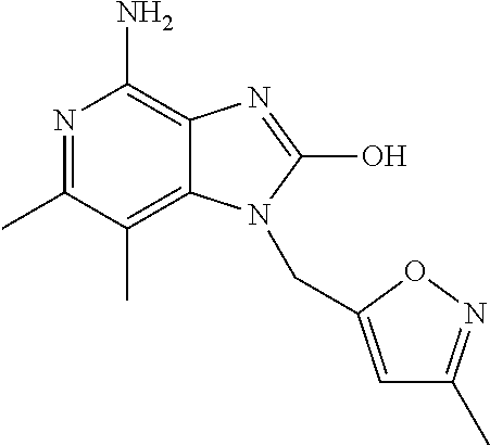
N1=C(C)C(C)=C2C(=C1N)N=C(O)N2CC1=CC(C)=NO1
